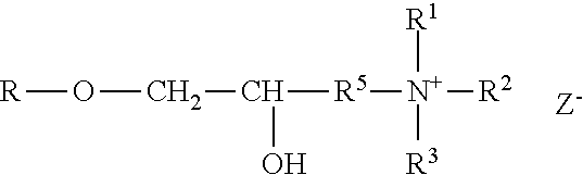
[R]OCC([R5][N+]([R3])([R1])[R2])O
